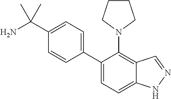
C1(C(N)(C)C)=CC=C(C2=CC=C3C(=C2N2CCCC2)C=NN3)C=C1
